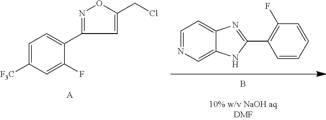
C1=C(CCl)ON=C1C1=CC=C([F3C])C=C1F.C1=NC=C2C(=C1)N=C(C1=C(F)C=CC=C1)N2.B.[A]
